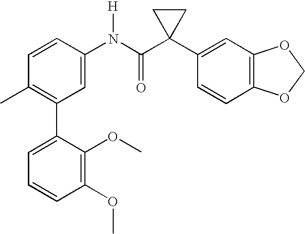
C1=C(N(C(C2(C3=CC4=C(C=C3)OCO4)CC2)=O)[H])C=CC(C)=C1C1=CC=CC(OC)=C1OC
